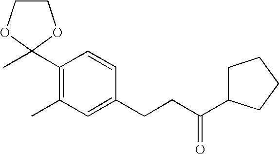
C1(C2(C)OCCO2)=C(C)C=C(CCC(=O)C2CCCC2)C=C1
